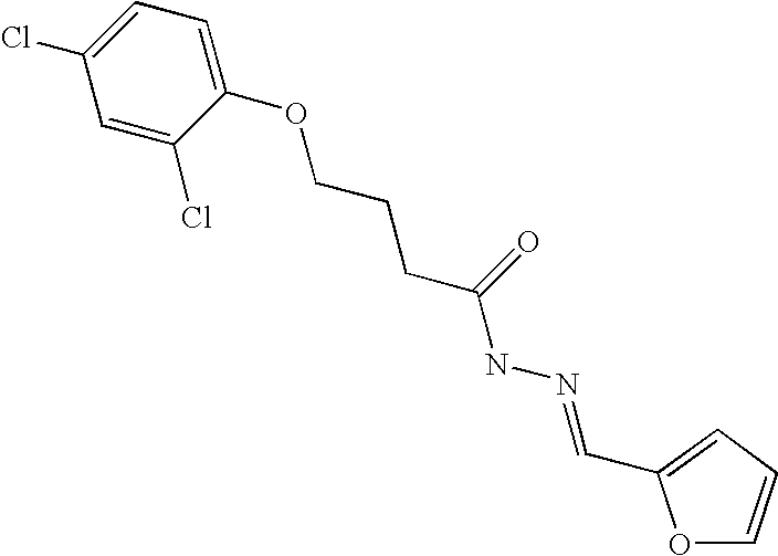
C1=C(Cl)C(OCCCC(NN=CC2=CC=CO2)=O)=CC=C1Cl
